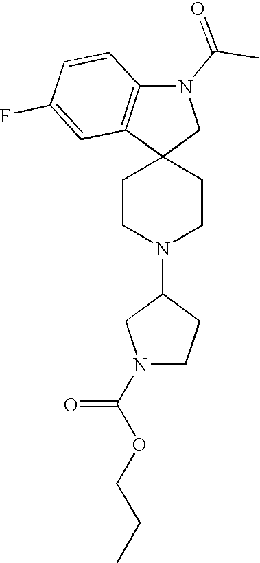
C1CN(C2CN(C(OCCC)=O)CC2)CCC12CN(C(=O)C)C1=C2C=C(F)C=C1
